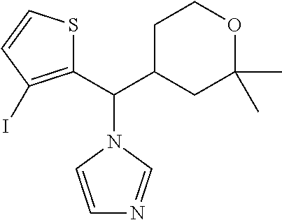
C1(C(C2CC(C)(C)OCC2)N2C=CN=C2)=C(I)C=CS1
